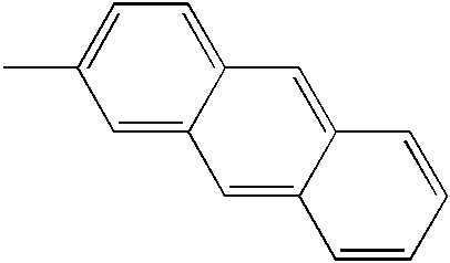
C1=C2C(=CC=C1C)C=C1C(=C2)C=CC=C1
